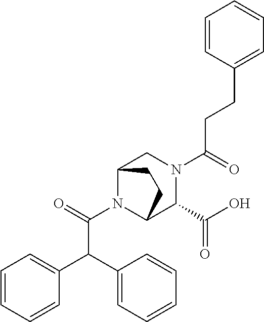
C(N1C2C(C(O)=O)N(C(=O)CCC3=CC=CC=C3)CC1CC2)(=O)C(C1=CC=CC=C1)C1=CC=CC=C1
